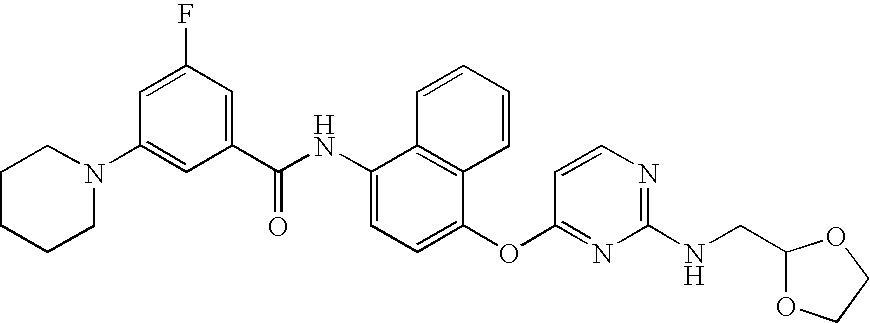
N1(C2=CC(C(NC3=CC=C(OC4=NC(NCC5OCCO5)=NC=C4)C4=C3C=CC=C4)=O)=CC(F)=C2)CCCCC1
